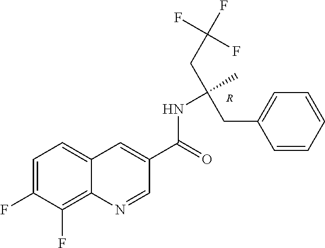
[R].C1=C(F)C(F)=C2C(=C1)C=C(C(=O)NC(CC1=CC=CC=C1)(CC(F)(F)F)C)C=N2
